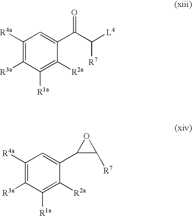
C1([R4a])=C([R3a])C([R1a])=C([R2a])C(C(C([R7])[L4])=O)=C1.C1([R4a])=C([R3a])C([R1a])=C([R2a])C(C2C([R7])O2)=C1
